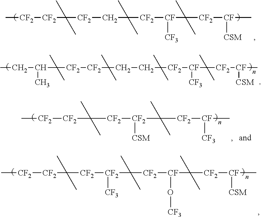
C[CF2][CF2]C(C)(C)[CF2][CF2](C(C)(C)[CF2][CF](O[CF3])C(C)(C)[CF2][CF](C)[CSM])[CF3].C[CF2][CF2]C(C)(C)[CF2]CC(C)(C)[CF2][CF]([CF3])C(C)(C)[CF2][CF]([CSM])C.CCC(C)C(C)(C)[CF2][CF2]C(C)(C)CCC(C)(C)[CF2][CF]([CF3])C(C)(C)[CF2][CF]([CSM])C.C[CF2][CF2]C(C)(C)[CF2][CF2](C(C)(C)[CF2][CF]([CF3])C)[CSM]
